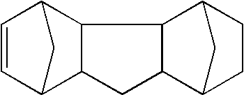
C1=CC2CC1C1C2C2C3CCC(C3)C2C1
